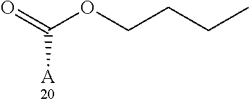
O=C(OCCCC)[A]
